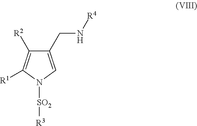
C1(CN[R4])=CN([SO2][R3])C([R1])=C1[R2]
